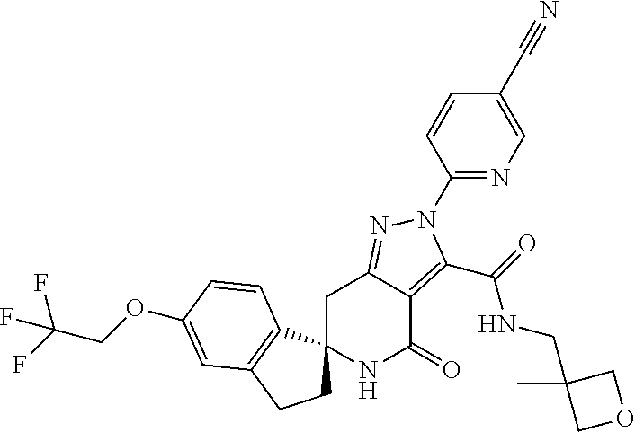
C1C2=NN(C3=NC=C(C#N)C=C3)C(C(=O)NCC3(C)COC3)=C2C(=O)NC12CCC1=C2C=CC(OCC(F)(F)F)=C1
